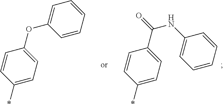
C1(C(NC2=CC=CC=C2)=O)=CC=C(*)C=C1.C1(OC2=CC=CC=C2)=CC=C(*)C=C1
